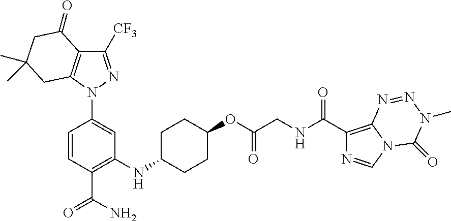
C1([CF3])=NN(C2=CC(NC3CCC(OC(CNC(=O)C4=C5N(C=N4)C(=O)N(C)N=N5)=O)CC3)=C(C(N)=O)C=C2)C2=C1C(=O)CC(C)(C)C2
